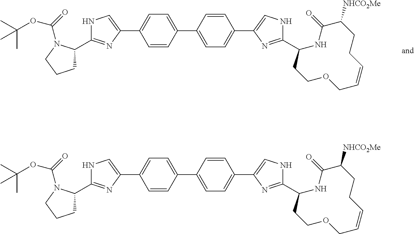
C1(C2=CC=C(C3=CNC(C4NC(=O)C([NHCO2Me])CCC=CCOCC4)=N3)C=C2)=CC=C(C2=CNC(C3CCCN3C(=O)OC(C)(C)C)=N2)C=C1.C1(C2=CC=C(C3=CNC(C4NC(=O)C([NHCO2Me])CCC=CCOCC4)=N3)C=C2)=CC=C(C2=CNC(C3CCCN3C(=O)OC(C)(C)C)=N2)C=C1
